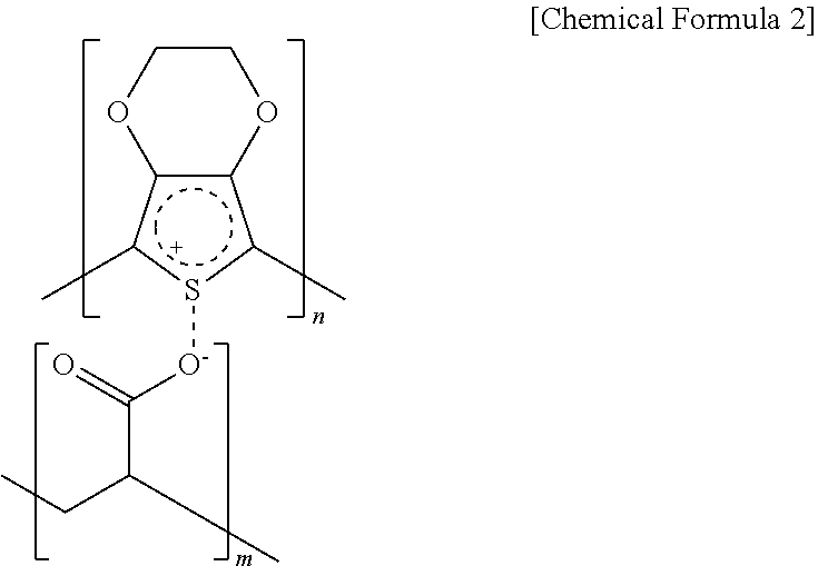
c12c(c(C)s([O-]C(=O)C(C)CC)c1C)OCCO2
